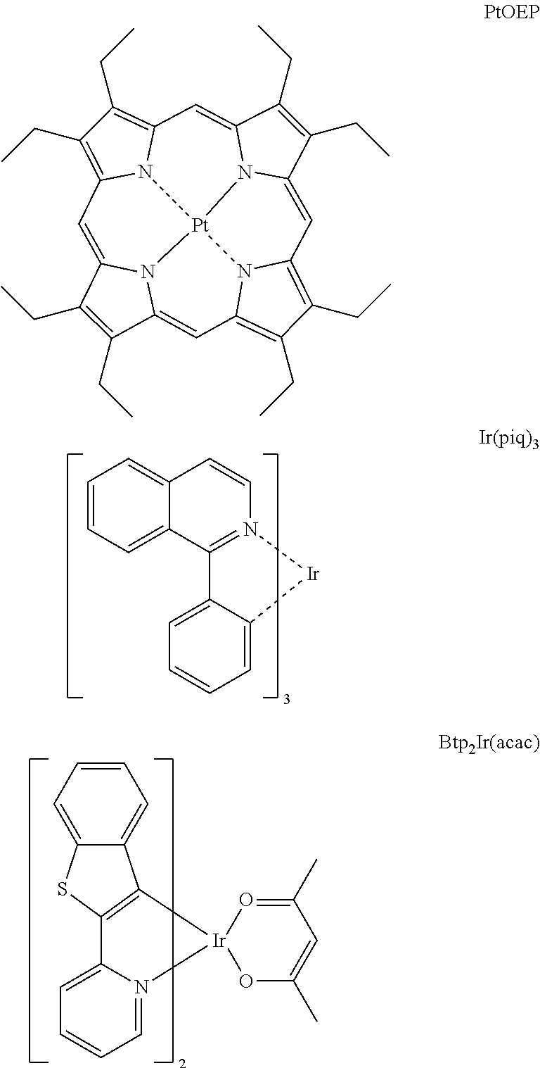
C1=CC=C2C(=C1)C=CN1=C2C2=CC=CC=C2[Ir]1.C1=CC=C2C(=C1)C1=C(S2)C2=CC=CC=N2[Ir]12O=C(C)C=C(C)O2.C1(CC)=C(CC)C2=CC3=C(CC)C(CC)=C4N3[Pt]35N2C1=CC1=C(CC)C(CC)=C(N13)C=C1C(CC)=C(CC)C(=C4)N15
